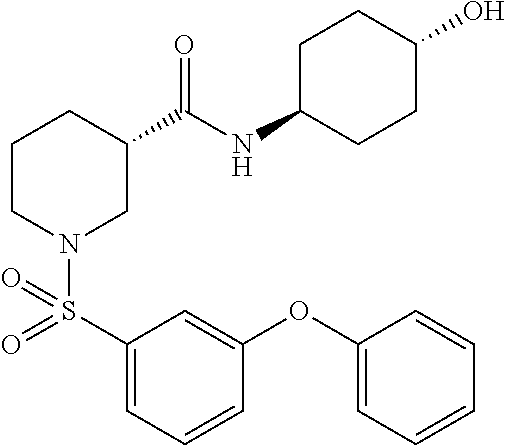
C1(S(=O)(N2CC(C(NC3CCC(O)CC3)=O)CCC2)=O)=CC=CC(OC2=CC=CC=C2)=C1
